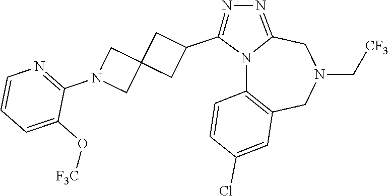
N12C3=C(CN(C[CF3])CC1=NN=C2C1CC2(C1)CN(C1=NC=CC=C1O[F3C])C2)C=C(Cl)C=C3
